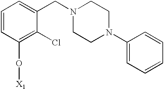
C1=CC(O[X1])=C(Cl)C(CN2CCN(C3=CC=CC=C3)CC2)=C1
